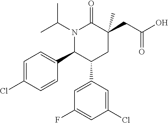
C1=C(Cl)C=CC(C2C(C3=CC(F)=CC(Cl)=C3)CC(C)(CC(O)=O)C(=O)N2C(C)C)=C1
